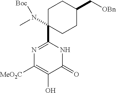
N1C(=O)C(O)=C([MeO2C])N=C1C1(N(C)[Boc])CCC(C[OBn])CC1
